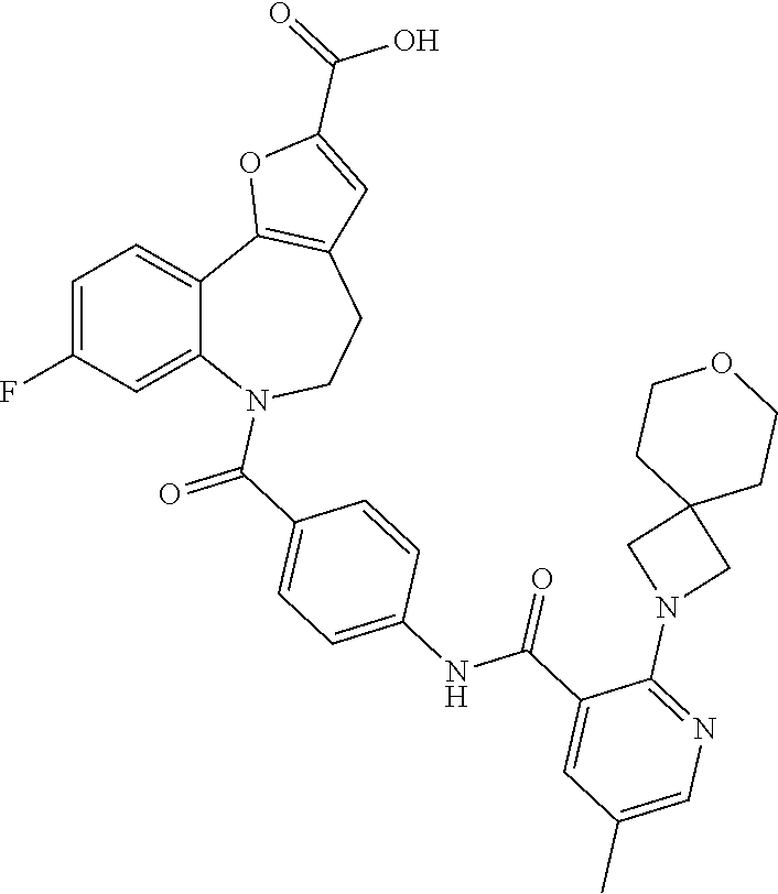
C1=C(F)C=C2C(=C1)C1=C(CCN2C(C2=CC=C(NC(C3=CC(C)=CN=C3N3CC4(C3)CCOCC4)=O)C=C2)=O)C=C(C(=O)O)O1
